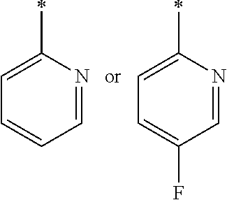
C1=CC=NC(*)=C1.C1=C(F)C=NC(*)=C1
